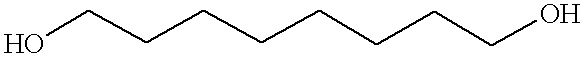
OCCCCCCCCO
